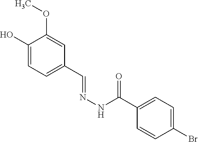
C1(O)=CC=C(C=NNC(C2=CC=C(Br)C=C2)=O)C=C1OC
